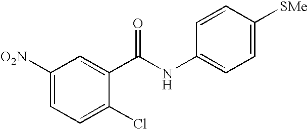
C1([O2N])=CC=C(Cl)C(C(NC2=CC=C([SMe])C=C2)=O)=C1
